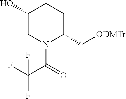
N1(C(C(F)(F)F)=O)C(C[ODMTr])CCC(O)C1
